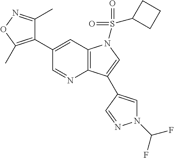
C1(C2=C(C)ON=C2C)=CC2=C(N=C1)C(C1=CN(C(F)F)N=C1)=CN2S(=O)(=O)C1CCC1
